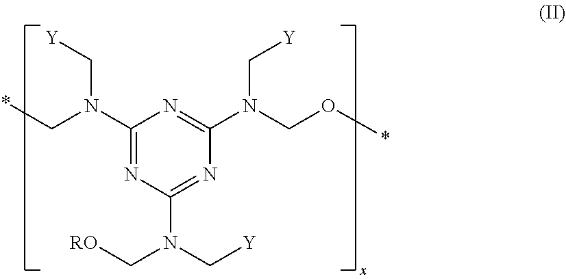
C1(N(C*)C[Y])=NC(N(C[Y])C[RO])=NC(N(CO*)C[Y])=N1
